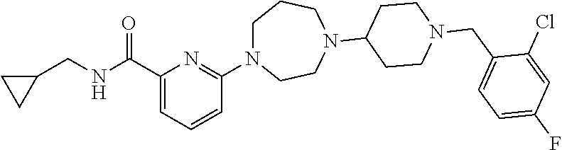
C1(C(=O)NCC2CC2)=CC=CC(N2CCCN(C3CCN(CC4=CC=C(F)C=C4Cl)CC3)CC2)=N1
